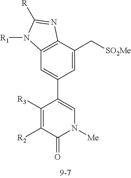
C12=C(C(C[SO2Me])=CC(C3=CN([Me])C(=O)C([R2])=C3[R3])=C1)N=C([R])N2[R1]
